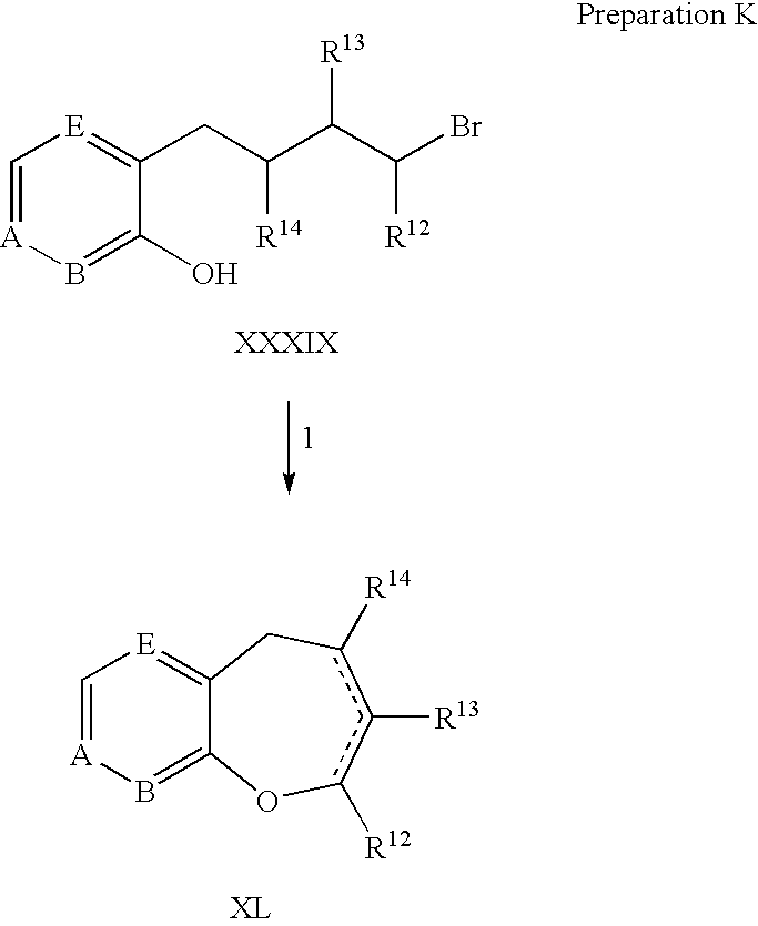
C1=[A]B=C(O)C(CC(C(C(Br)[R12])[R13])[R14])=[E]1.C1=[A]B=C2C(=[E]1)Cc([R14])c([R13])c([R12])O2
